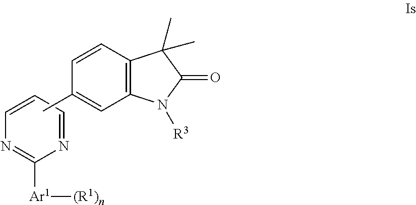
C12=C(C=CC(C)=C1)C(C)(C)C(=O)N2[R3].N1=CC=CN=C1[Ar1][(R1)n]
